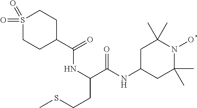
C(C(NC1CC(C)(C)N(O)C(C)(C)C1)=O)(NC(C1CCS(=O)(=O)CC1)=O)CCSC
